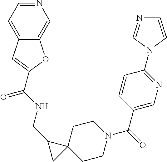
C(NCC1CC12CCN(C(C1=CN=C(N3C=NC=C3)C=C1)=O)CC2)(=O)C1=CC2=CC=NC=C2O1
